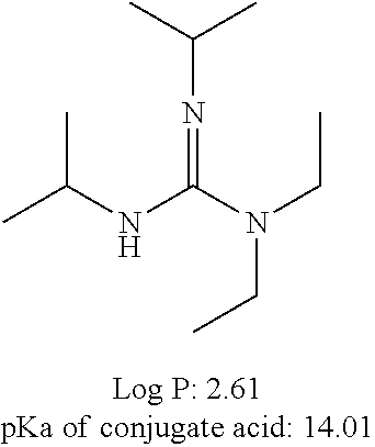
CC(NC(N(CC)CC)=NC(C)C)C
